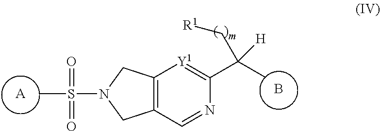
[A].B.C12=C(C=NC(C(C)([H])C[R1])=[Y1]1)CN(S(C)(=O)=O)C2
